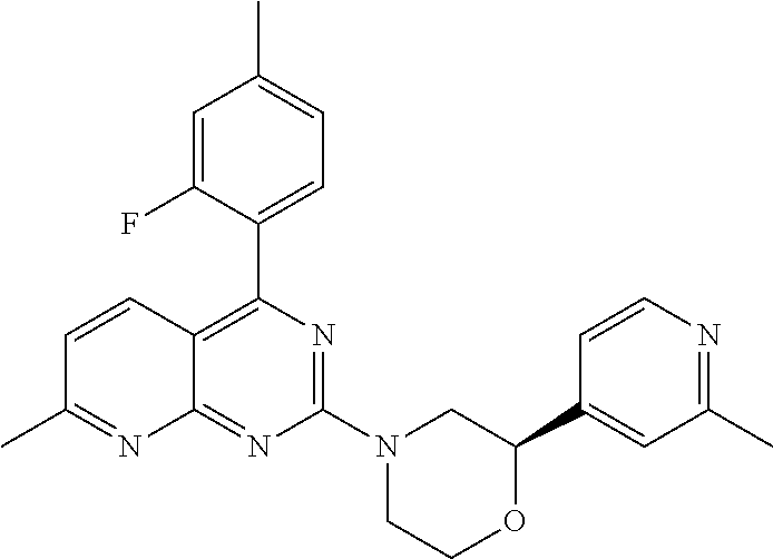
N1=C(N2CC(C3=CC(C)=NC=C3)OCC2)N=C2C(=C1C1=CC=C(C)C=C1F)C=CC(C)=N2
